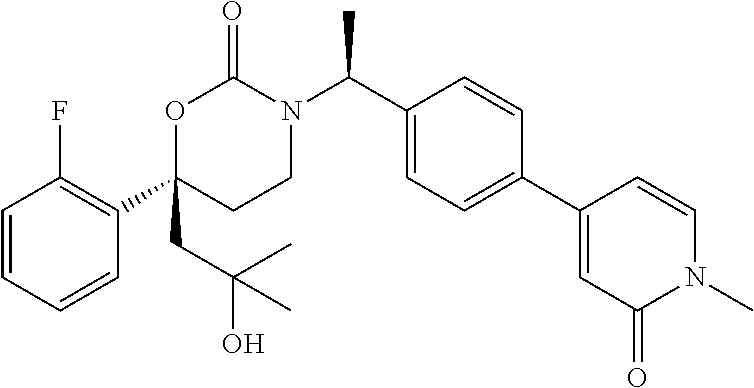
C1=CC=CC(C2(CC(O)(C)C)CCN(C(C3=CC=C(C4=CC(=O)N(C)C=C4)C=C3)C)C(=O)O2)=C1F
